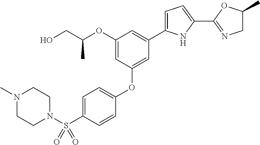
C1(OC(CO)C)=CC(OC2=CC=C(S(N3CCN(C)CC3)(=O)=O)C=C2)=CC(C2=CC=C(C3=NCC(C)O3)N2)=C1
